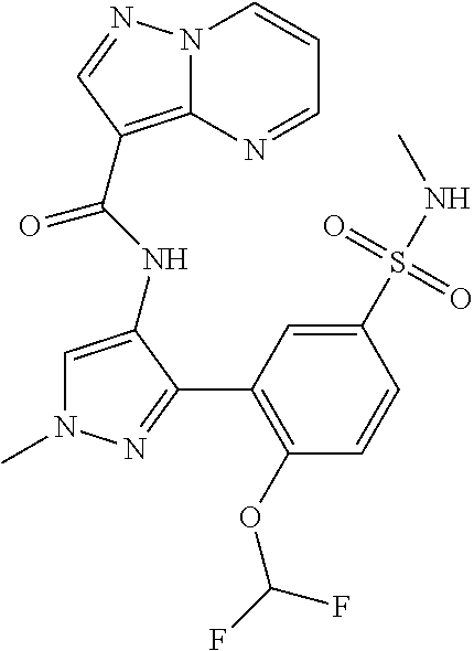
C1=C(NC(=O)C2=C3N(C=CC=N3)N=C2)C(C2=C(OC(F)F)C=CC(S(NC)(=O)=O)=C2)=NN1C
